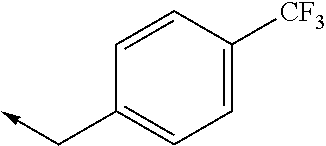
C1=CC([CF3])=CC=C1C->C
